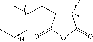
C1(C)C(CC(C)CCC)C(=O)OC1=O
